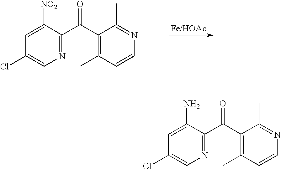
C1=C([NO2])C(C(C2=C(C)C=CN=C2C)=O)=NC=C1Cl.C1=C(N)C(C(C2=C(C)C=CN=C2C)=O)=NC=C1Cl
